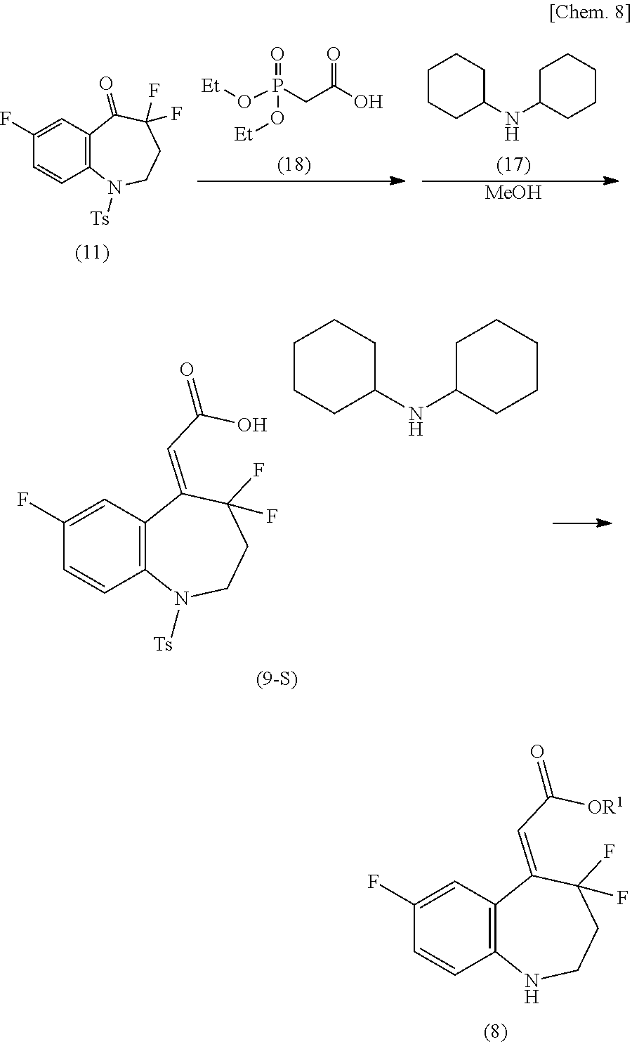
C1=C(F)C=CC2=C1C(=CC(O)=O)C(F)(F)CCN2[Ts].C1CCC(NC2CCCCC2)CC1.C1=C(F)C=CC2=C1C(=CC([OR1])=O)C(F)(F)CCN2.C1=C(F)C=CC2=C1C(=O)C(F)(F)CCN2[Ts].[Et]OP(CC(O)=O)(=O)O[Et].C1CCC(NC2CCCCC2)CC1.[MeOH]
